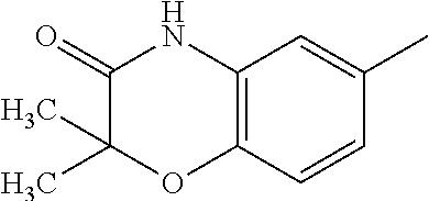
C12=C(C=CC(C)=C1)OC(C)(C)C(=O)N2
